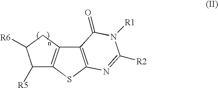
C12=C(SC3=C1CC([R6])C3[R5])N=C([R2])N([R1])C2=O
